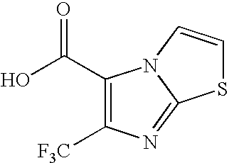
C1(C(O)=O)=C([F3C])N=C2N1C=CS2
